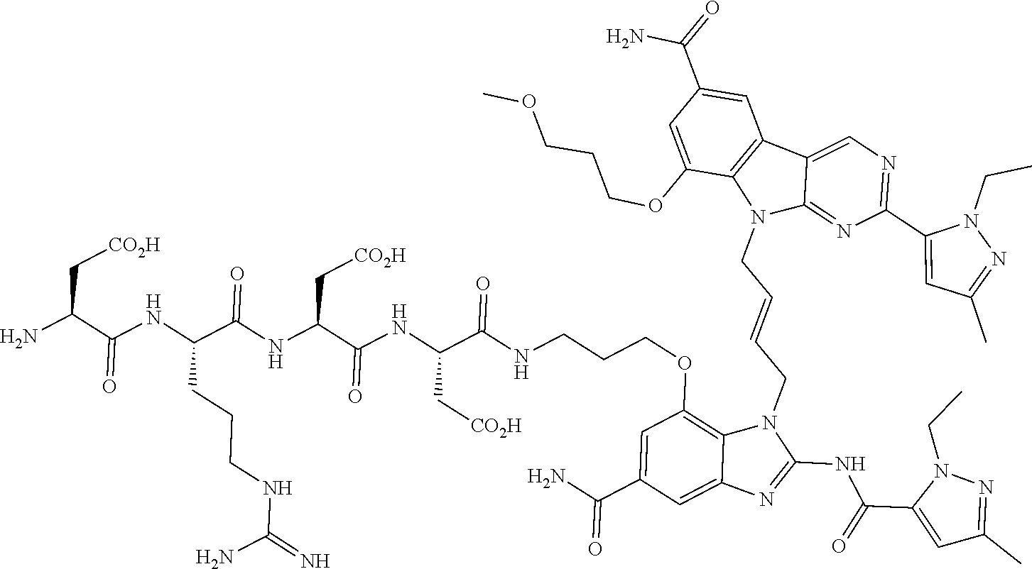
C1=C(C(N)=O)C=C2C(=C1OCCCNC(C(NC(C(NC(C(NC(C(N)C[CO2H])=O)CCCNC(=N)N)=O)C[CO2H])=O)C[CO2H])=O)N(CC=CCN1C3=NC(C4=CC(C)=NN4CC)=NC=C3C3=C1C(OCCCOC)=CC(C(N)=O)=C3)C(NC(C1=CC(C)=NN1CC)=O)=N2
